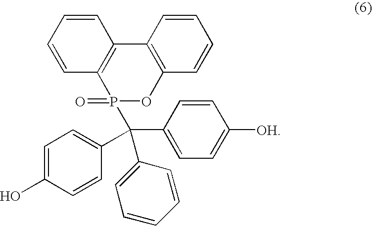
C12=C(C3=C(C=CC=C3)OP1(=O)C(C1=CC=C([OH])C=C1)(C1=CC=C(O)C=C1)C1=CC=CC=C1)C=CC=C2
